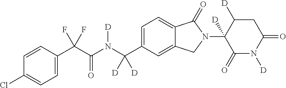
C1=CC(C(C(N(C(C2=CC=C3C(=C2)CN(C2([D])C(=O)N([D])C(=O)CC2[D])C3=O)([D])[D])[D])=O)(F)F)=CC=C1Cl
